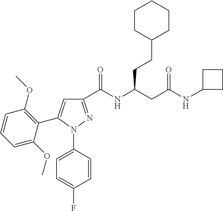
C1(C(NC(CC(NC2CCC2)=O)CCC2CCCCC2)=O)=NN(C2=CC=C(F)C=C2)C(C2=C(OC)C=CC=C2OC)=C1
